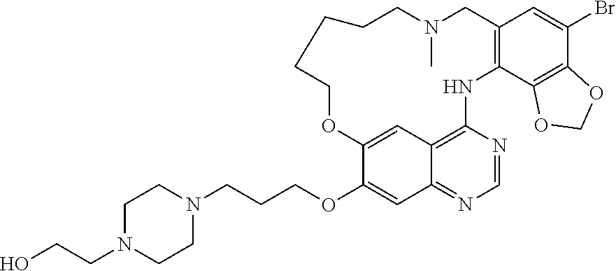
C1N(CCO)CCN(CCCOC2=CC3=NC=NC4=C3C=C2OCCCCCN(C)CC2=C(N4)C3=C(C(Br)=C2)OCO3)C1
